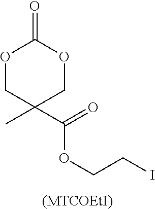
O1CC(C)(C(=O)OCCI)COC1=O.[(MTCOEtI)]
